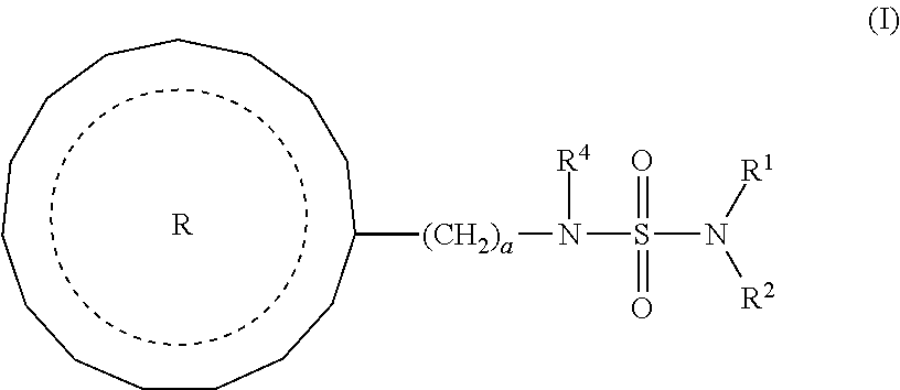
c1cccc([(CH2)a]N(S(N([R1])[R2])(=O)=O)[R4])cccccccccc1.[R]
